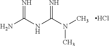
Cl.NC(NC(N(C)C)=N)=N
